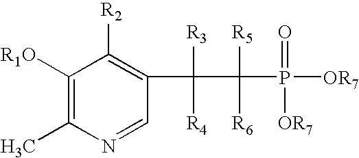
C1([R1O])=C(C)N=CC(C(C(P([OR7])(=O)[OR7])([R5])[R6])([R3])[R4])=C1[R2]
